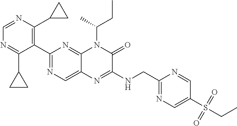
C1(C2=NC=C3C(=N2)N(C(CC)C)C(=O)C(NCC2=NC=C(S(CC)(=O)=O)C=N2)=N3)=C(C2CC2)N=CN=C1C1CC1
